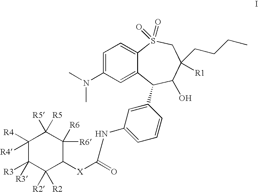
C1([R4])([R4])C([R3])([R3])C([R2])([R2])C([X]C(=O)NC2=CC=CC(C3C4=CC(N(C)C)=CC=C4S(=O)(=O)CC([R1])(CCCC)C3O)=C2)C([R6])([R6])C1([R5])[R5]
